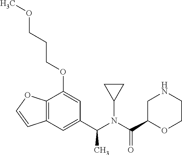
C12=C(C=C(C(N(C(C3OCCNC3)=O)C3CC3)C)C=C1OCCCOC)C=CO2
